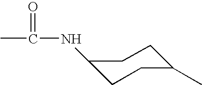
CC(=O)NC1CCC(C)CC1
